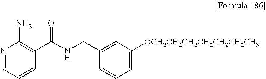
N1=CC=CC(C(NCC2=CC([OCH2CH2CH2CH2CH2CH2CH3])=CC=C2)=O)=C1N
